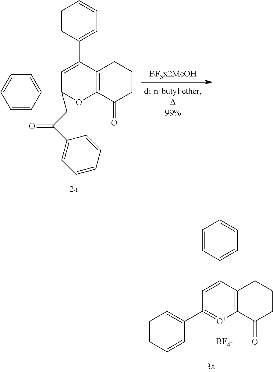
C12=C(C(C3=CC=CC=C3)=CC(C3=CC=CC=C3)(CC(C3=CC=CC=C3)=O)O1)CCCC2=O.C12=C(C(C3=CC=CC=C3)=CC(C3=CC=CC=C3)=[O+]1)CCCC2=O.[BF4-]
